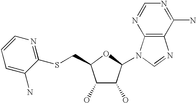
C1(O)C(O)C(N2C3=C(N=C2)C(N)=NC=N3)OC1CSC1=NC=CC=C1N
